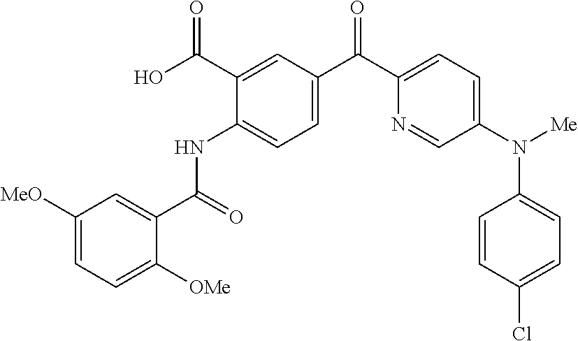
C1([MeO])=CC=C([OMe])C(C(=O)NC2=CC=C(C(C3=CC=C(N([Me])C4=CC=C(Cl)C=C4)C=N3)=O)C=C2C(O)=O)=C1
